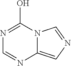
N1=C(O)N2C(=CN=C2)N=C1
